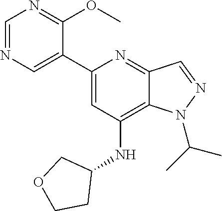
C1(C2=CC(NC3CCOC3)=C3C(=N2)C=NN3C(C)C)=CN=CN=C1OC
